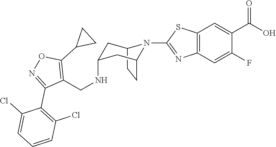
C12CCC(CC(NCC3=C(C4CC4)ON=C3C3=C(Cl)C=CC=C3Cl)C1)N2C1=NC2=C(C=C(C(O)=O)C(F)=C2)S1
